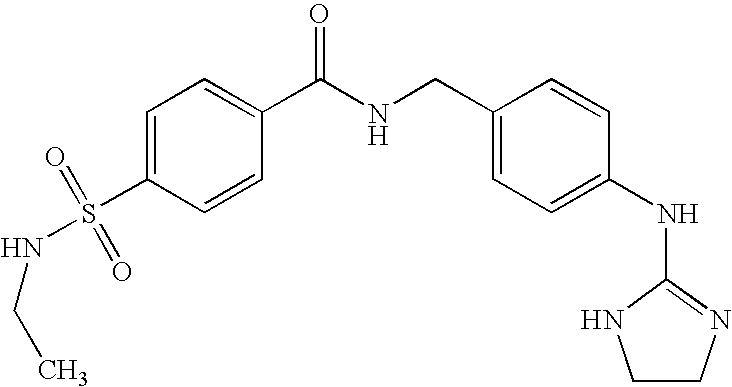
C1=C(S(=O)(NCC)=O)C=CC(C(NCC2=CC=C(NC3=NCCN3)C=C2)=O)=C1
